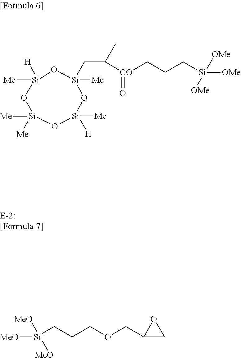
O1[Si]([Me])([H])O[Si]([Me])([Me])O[Si]([Me])([H])O[Si]1([Me])CC(C)[CO](=O)CCC[Si]([OMe])([OMe])[OMe].[Si](CCCOCC1CO1)([MeO])([MeO])[MeO]
